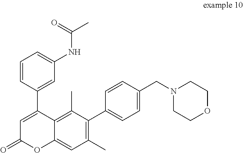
C1=CC(C2=CC(=O)OC3=CC(C)=C(C4=CC=C(CN5CCOCC5)C=C4)C(C)=C23)=CC(NC(C)=O)=C1
